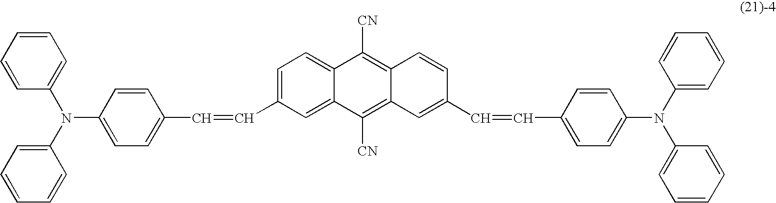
C1=CC=CC(N(C2=CC=CC=C2)C2=CC=C(C=CC3=CC=C4C(=C3)C([CN])=C3C(=C4[CN])C=CC(C=CC4=CC=C(N(C5=CC=CC=C5)C5=CC=CC=C5)C=C4)=C3)C=C2)=C1
